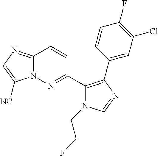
C12=NC=C([NC])N1N=C(C1=C(C3=CC(Cl)=C(F)C=C3)N=CN1CCF)C=C2
